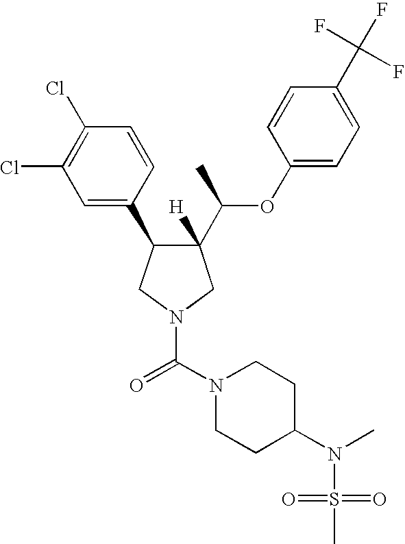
C1(C(OC2=CC=C(C(F)(F)F)C=C2)C)([H])C(C2=CC(Cl)=C(Cl)C=C2)CN(C(N2CCC(N(C)S(=O)(C)=O)CC2)=O)C1
